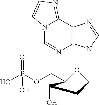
OP(OCC1OC(CN2C3=C(C4=NC=CN4C=N3)N=C2)CC1O)(=O)O
